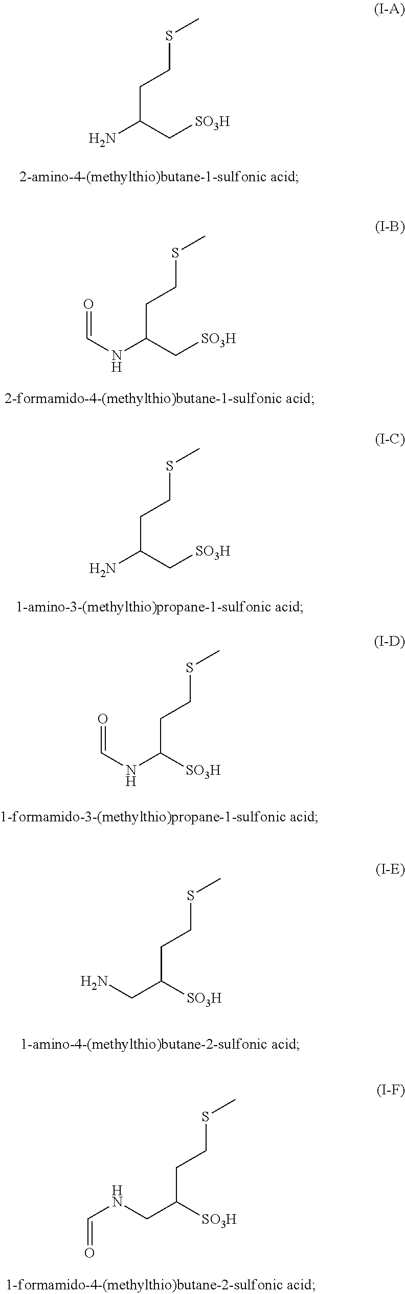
C(C(C[SO3H])N)CSC.O=CNC(CCSC)C[SO3H].C(C(C[SO3H])N)CSC.C(C([SO3H])NC=O)CSC.C(C([SO3H])CN)CSC.C(C([SO3H])CNC=O)CSC
